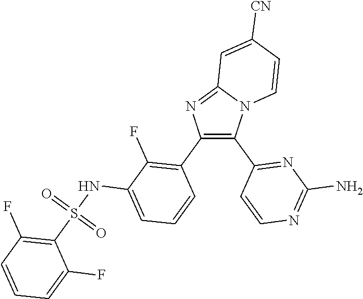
C12=NC(C3=C(F)C(NS(C4=C(F)C=CC=C4F)(=O)=O)=CC=C3)=C(C3=NC(N)=NC=C3)N1C=CC([CN])=C2
